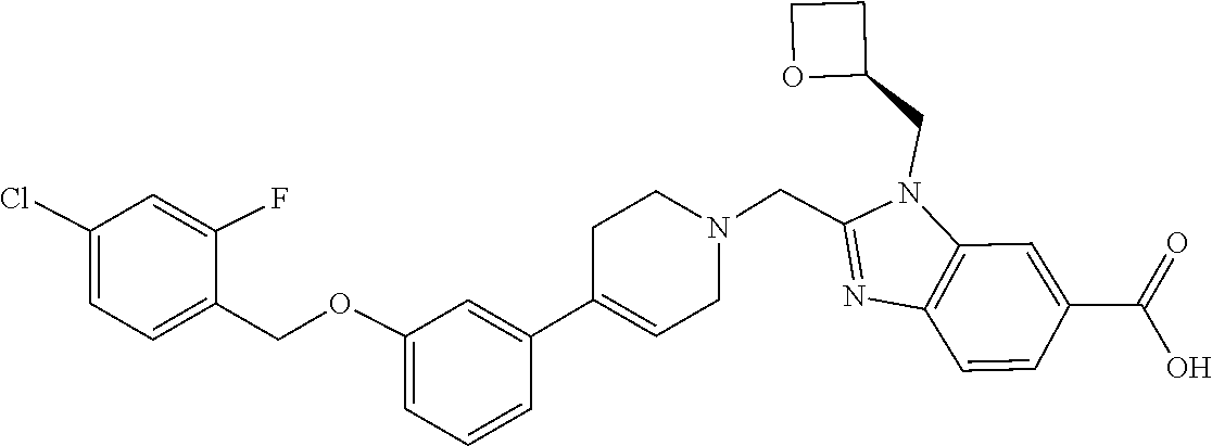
C1(C2=CCN(CC3=NC4=C(N3CC3CCO3)C=C(C(=O)O)C=C4)CC2)=CC(OCC2=CC=C(Cl)C=C2F)=CC=C1
